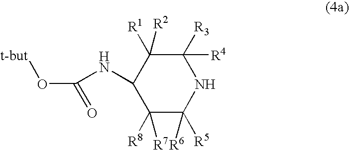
C1([R8])([R7])C([R5])([R6])NC([R3])([R4])C([R1])([R2])C1NC(O[t-but])=O
